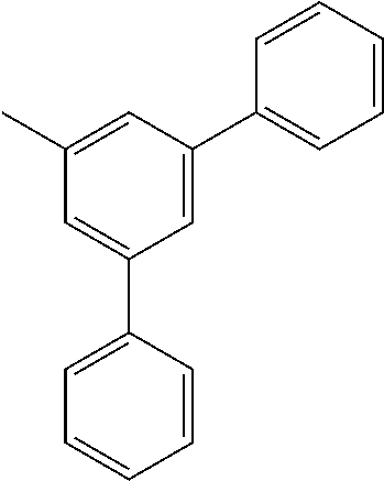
C1=CC=CC=C1C1=CC(C2=CC=CC=C2)=CC(C)=C1
